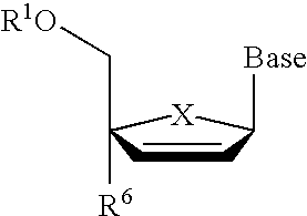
C1=CC([R6])(C[R1O])[X]C1[Base]
